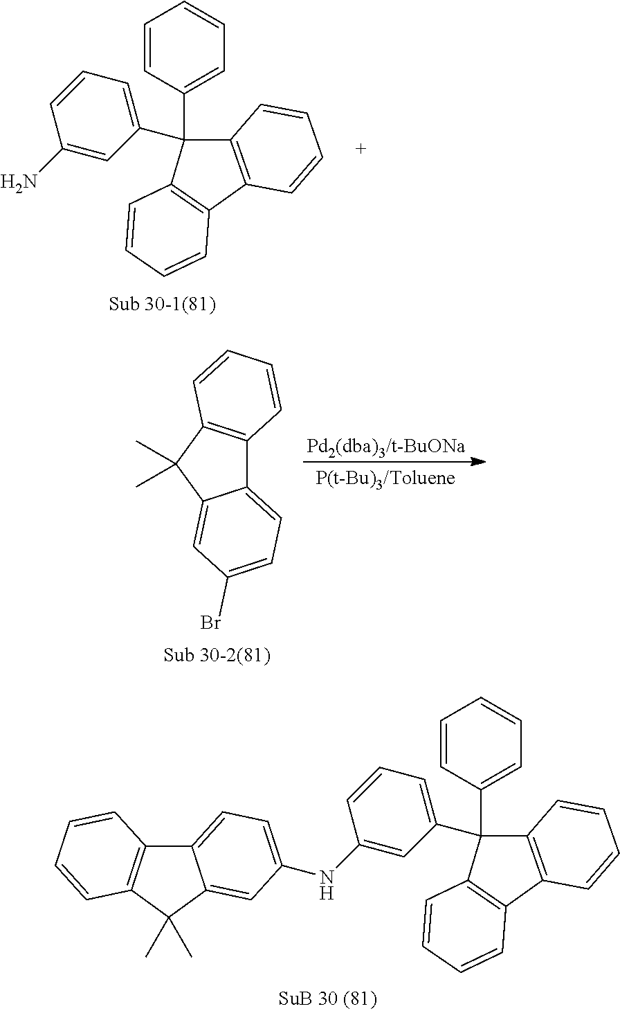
C1=CC(C2(C3=CC=CC(N)=C3)C3=C(C4=C2C=CC=C4)C=CC=C3)=CC=C1.C12=CC=C(Br)C=C1C(C)(C)C1=C2C=CC=C1.C1=CC(C2(C3=CC=CC(NC4=CC=C5C6=C(C(C)(C)C5=C4)C=CC=C6)=C3)C3=C(C4=C2C=CC=C4)C=CC=C3)=CC=C1
